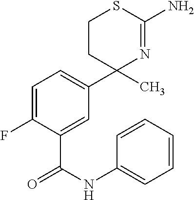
C1CC(C2=CC=C(F)C(C(=O)NC3=CC=CC=C3)=C2)(C)N=C(N)S1
